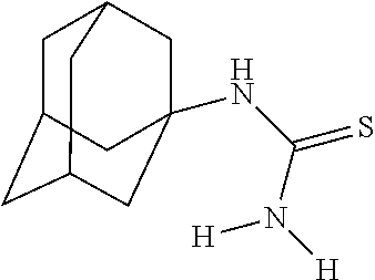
C1C2CC3CC(NC(=S)N([H])[H])(CC1C3)C2
